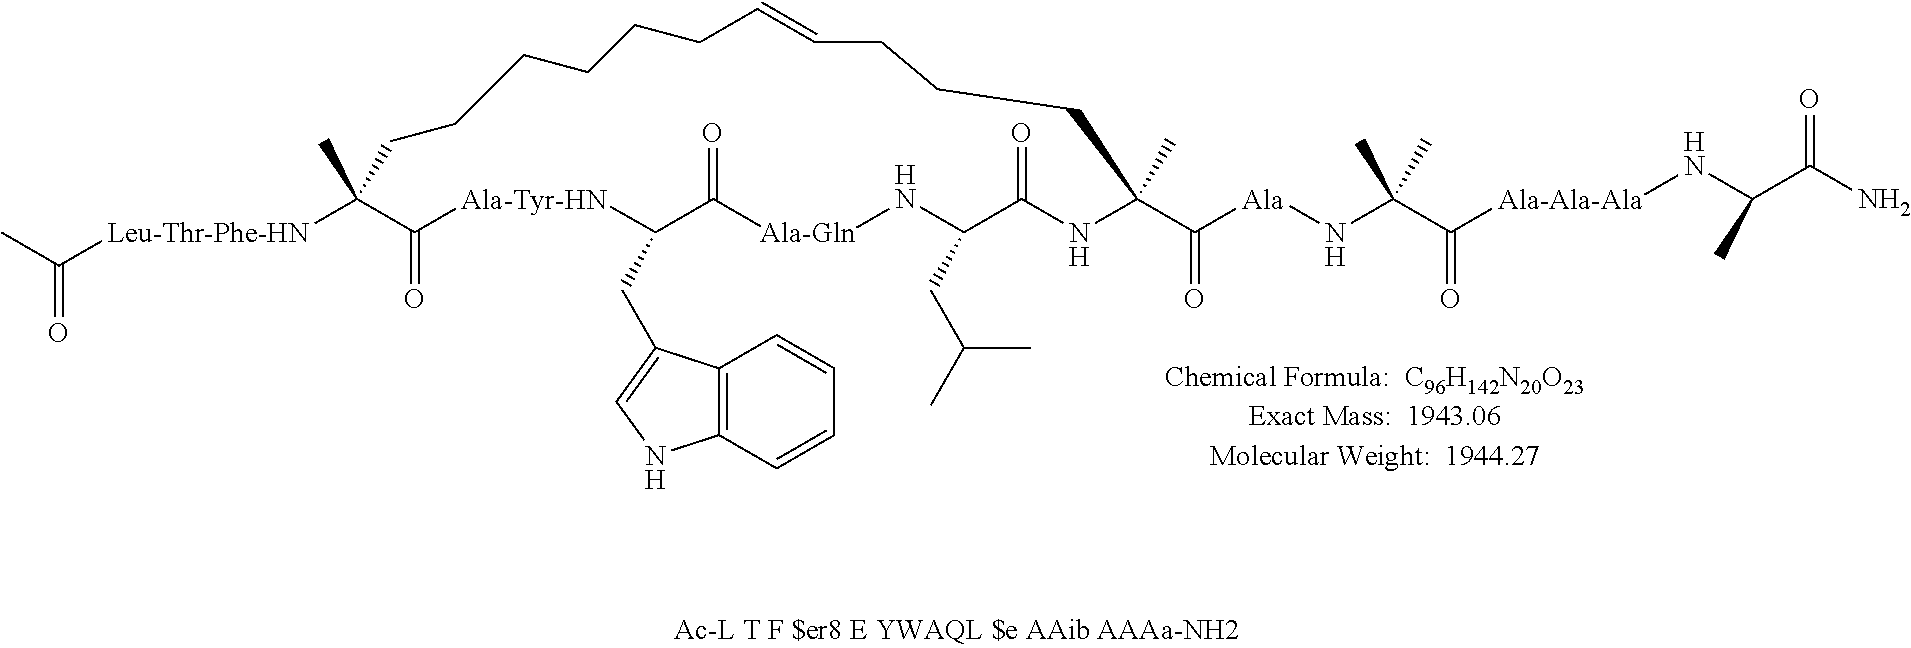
CC([Leu-Thr-Phe-HN]C1(C)C(=O)[Ala-Tyr-HN]C(CC2=CNC3=C2C=CC=C3)C(=O)[Ala-Gln]NC(CC(C)C)C(=O)NC(C(=O)[Ala]NC(C([Ala-Ala-Ala]NC(C(N)=O)C)=O)(C)C)(C)CCCC=CCCCCCC1)=O
